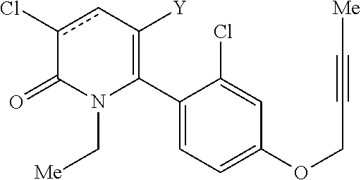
C1(C2=C([Y])cc(Cl)C(=O)N2C[Me])=CC=C(OCC#C[Me])C=C1Cl
